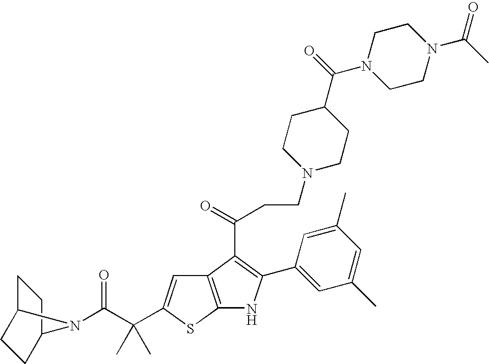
C12=C(SC(C(C(=O)N3C4CCC3CC4)(C)C)=C1)NC(C1=CC(C)=CC(C)=C1)=C2C(=O)CCN1CCC(C(N2CCN(C(C)=O)CC2)=O)CC1
